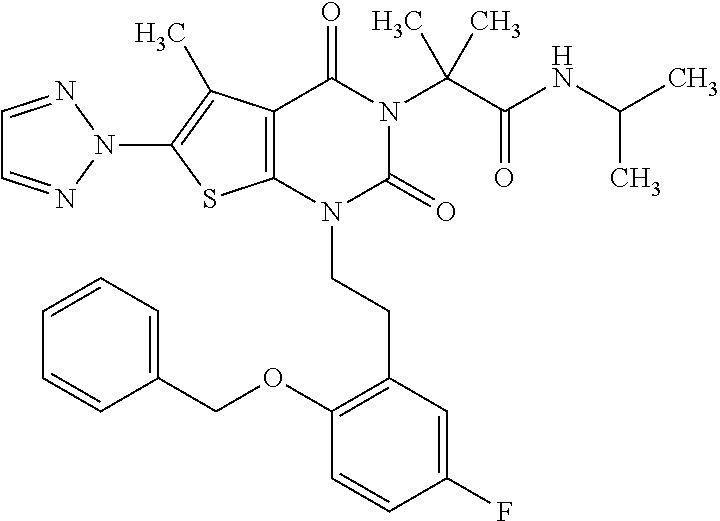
C12=C(C(C)=C(N3N=CC=N3)S1)C(=O)N(C(C(=O)NC(C)C)(C)C)C(=O)N2CCC1=C(OCC2=CC=CC=C2)C=CC(F)=C1
